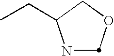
N1C(CC)COC1
